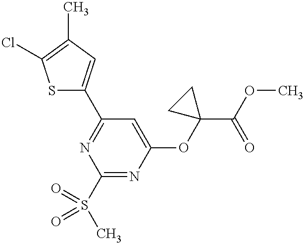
C1(S(C)(=O)=O)=NC(OC2(C(OC)=O)CC2)=CC(C2=CC(C)=C(Cl)S2)=N1
